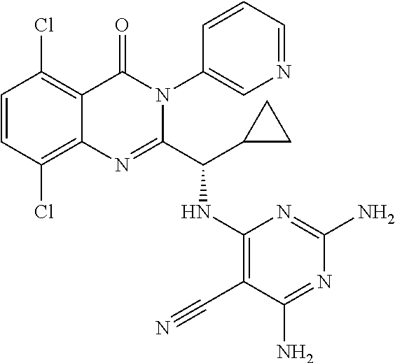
C1=CC(Cl)=C2C(=C1Cl)C(=O)N(C1=CN=CC=C1)C(C(C1CC1)NC1=C(C#N)C(N)=NC(N)=N1)=N2
